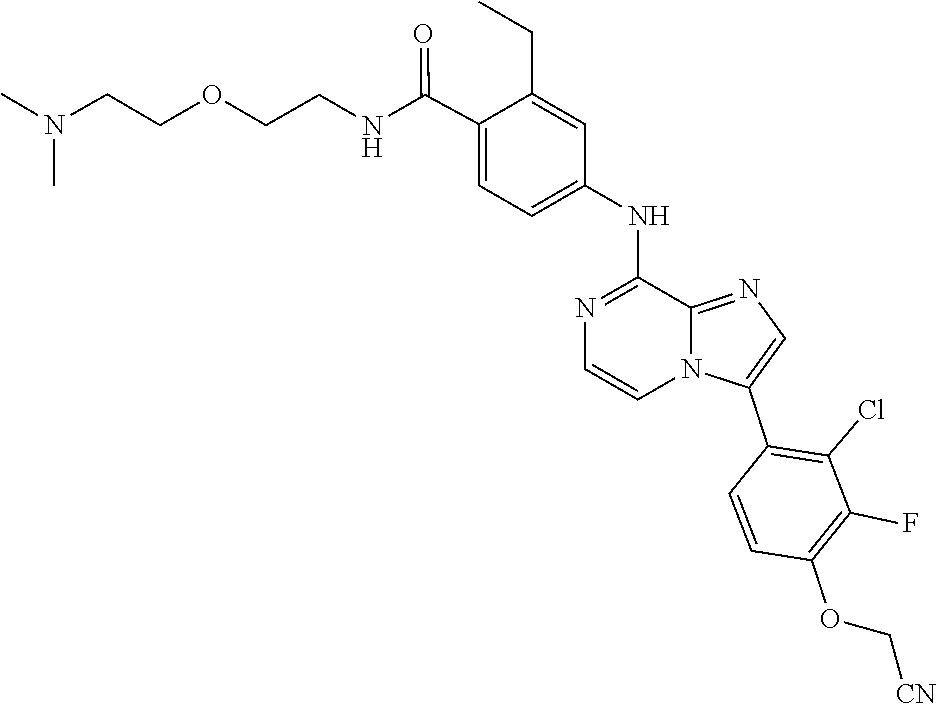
N1=C(NC2=CC=C(C(NCCOCCN(C)C)=O)C(CC)=C2)C2=NC=C(C3=C(Cl)C(F)=C(OC[CN])C=C3)N2C=C1
